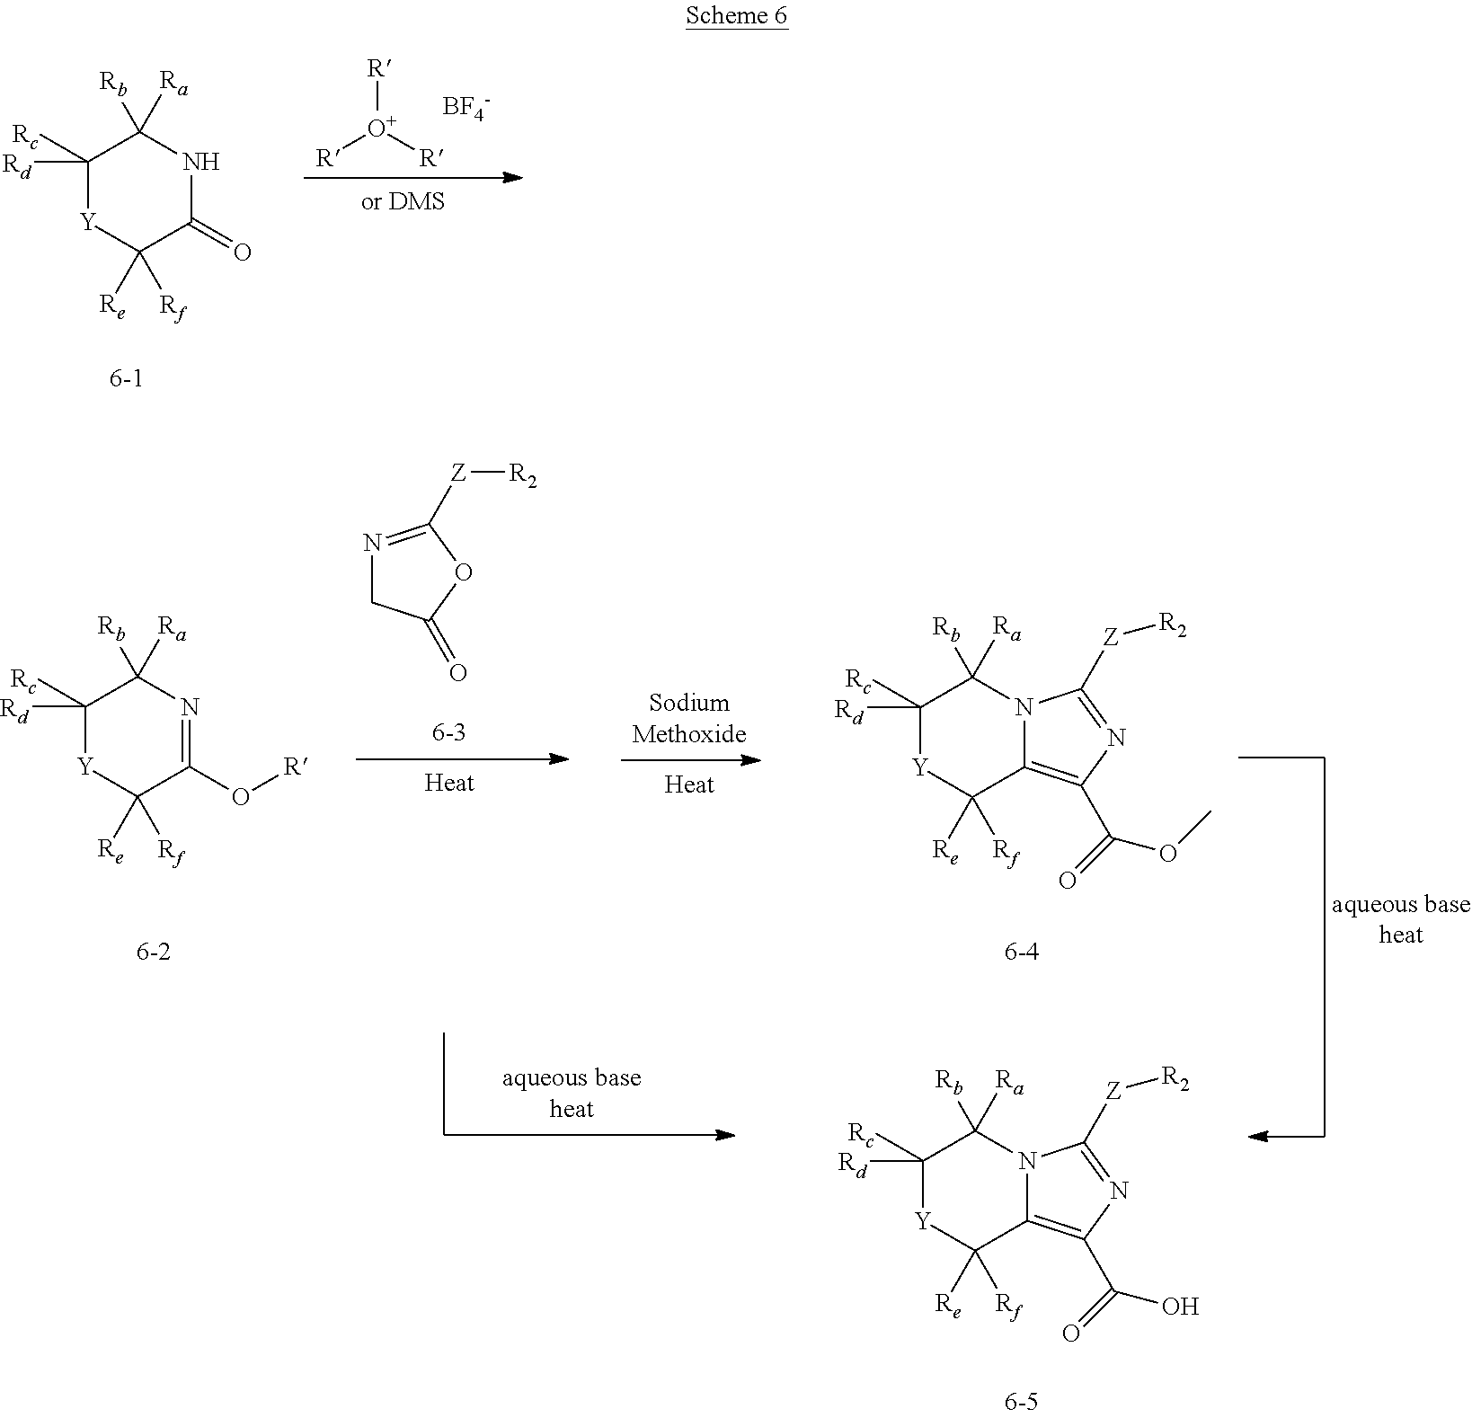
[R][O+]([R])[R].[BF4-].C1([Rc])([Rd])[Y]C([Re])([Rf])C(=O)NC1([Rb])[Ra].C1([Rc])([Rd])[Y]C([Re])([Rf])C(O[R])=NC1([Rb])[Ra].N1=C([Z][R2])OC(=O)C1.C1([Rc])([Rd])[Y]C([Re])([Rf])C2=C(C(=O)OC)N=C([Z][R2])N2C1([Rb])[Ra].C1([Rc])([Rd])[Y]C([Re])([Rf])C2=C(C(=O)O)N=C([Z][R2])N2C1([Rb])[Ra]
